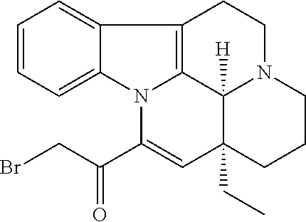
C1=CC=C2C(=C1)C1=C3N2C(C(=O)CBr)=CC2(CC)C3([H])N(CC1)CCC2
